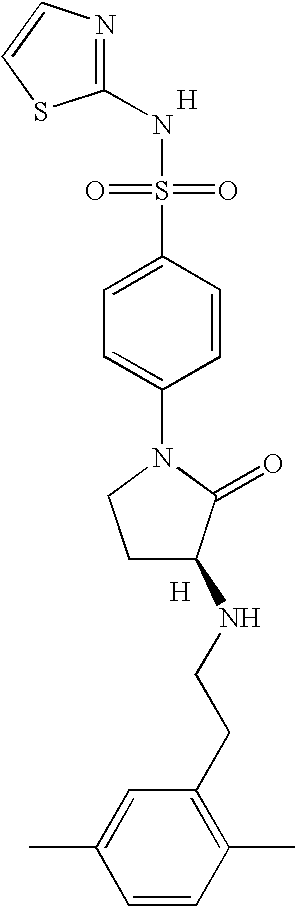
[H].N1=C(NS(=O)(=O)C2=CC=C(N3CCC(NCCC4=C(C)C=CC(C)=C4)C3=O)C=C2)SC=C1.[H]
